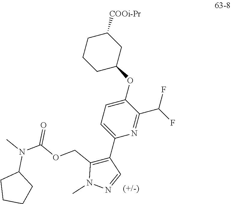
C1(OC2CC([COOi-Pr])CCC2)=CC=C(C2=C(COC(=O)N(C3CCCC3)C)N(C)N=C2)N=C1C(F)F
